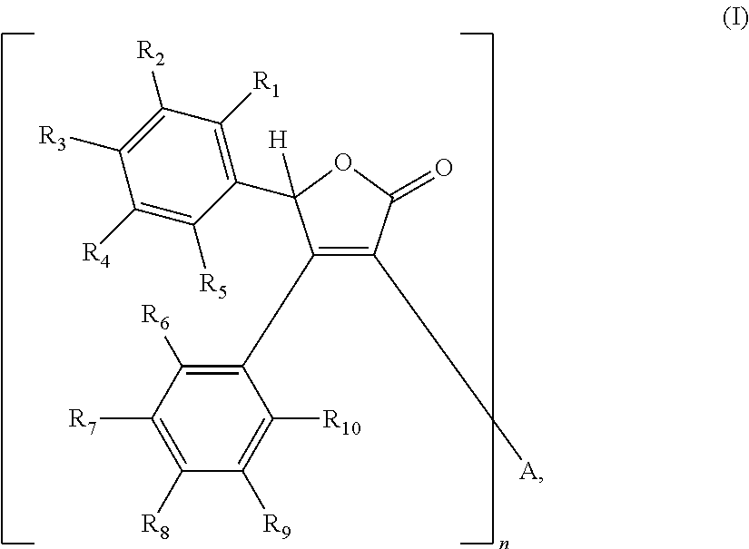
C1([R1])=C(C2([H])OC(=O)C([A])=C2C2=C([R6])C([R7])=C([R8])C([R9])=C2[R10])C([R5])=C([R4])C([R3])=C1[R2]
